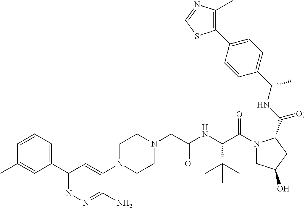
N1(CC(NC(C(N2CC(O)CC2C(NC(C2=CC=C(C3=C(C)N=CS3)C=C2)C)=O)=O)C(C)(C)C)=O)CCN(C2=CC(C3=CC=CC(C)=C3)=NN=C2N)CC1
